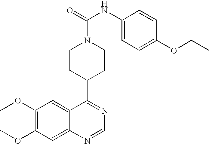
C1(OC)=C(OC)C=C2C(=C1)C(C1CCN(C(=O)NC3=CC=C(OCC)C=C3)CC1)=NC=N2
